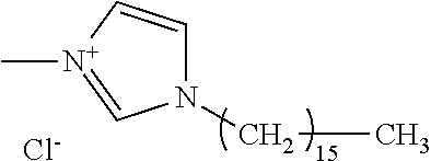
N1(CC)C=C[N+](C)=C1.[Cl-]
